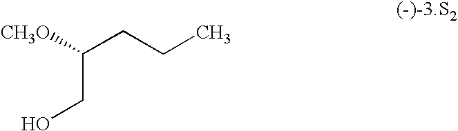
OCC([CH3O])CCC
